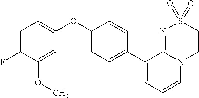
C1(OC2=CC=C(F)C(OC)=C2)=CC=C(C2=CC=CN3C2=NS(=O)(=O)CC3)C=C1
